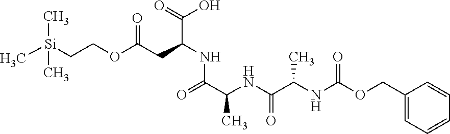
C1(COC(NC(C(NC(C(=O)NC(C(=O)O)CC(OCC[Si](C)(C)C)=O)C)=O)C)=O)=CC=CC=C1
